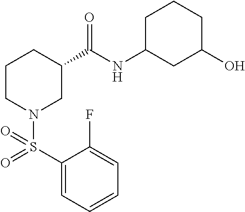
C1(S(=O)(N2CC(C(NC3CC(O)CCC3)=O)CCC2)=O)=CC=CC=C1F
